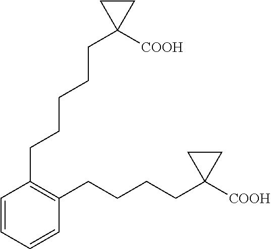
C1=CC=CC(CCCCC2([COOH])CC2)=C1CCCCCC1([COOH])CC1
